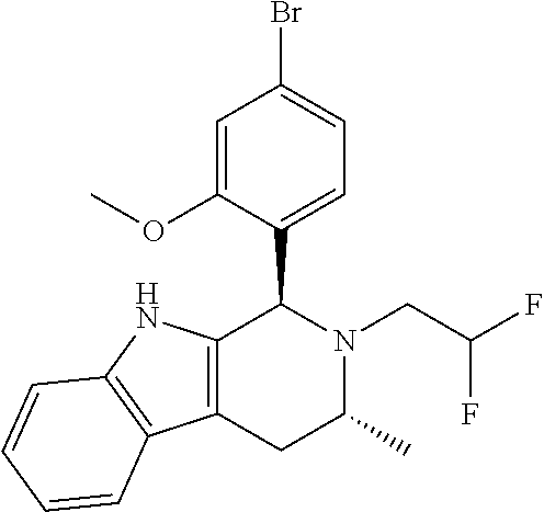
C1=C(OC)C(C2C3=C(CC(C)N2CC(F)F)C2=C(N3)C=CC=C2)=CC=C1Br
